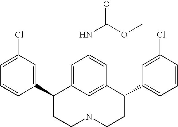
C1=C(Cl)C=C(C2CCN3C4=C(C(C5=CC=CC(Cl)=C5)CC3)C=C(NC(=O)OC)C=C24)C=C1
